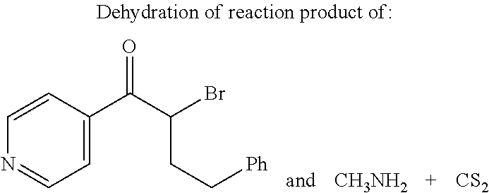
[CS2].C1=CC(C(C(Br)CC[Ph])=O)=CC=N1.[CH3NH2]
